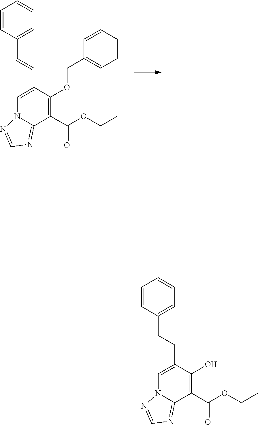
C1=C(C=CC2=CC=CC=C2)C(OCC2=CC=CC=C2)=C(C(OCC)=O)C2=NC=NN12.C1=C(CCC2=CC=CC=C2)C(O)=C(C(OCC)=O)C2=NC=NN12
